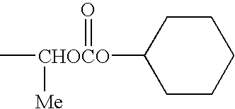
C[CHOCO](=O)([Me])C1CCCCC1
